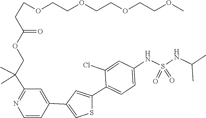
O(C)CCOCCOCCOCCC(OCC(C1=NC=CC(C2=CSC(C3=CC=C(NS(NC(C)C)(=O)=O)C=C3Cl)=C2)=C1)(C)C)=O
